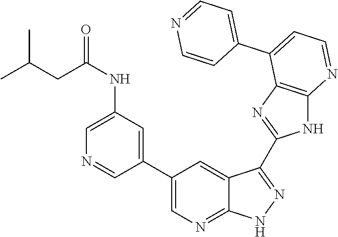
C1(NC(CC(C)C)=O)=CN=CC(C2=CN=C3C(=C2)C(C2=NC4=C(N2)N=CC=C4C2=CC=NC=C2)=NN3)=C1
